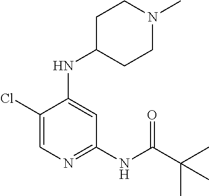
C1(Cl)=CN=C(NC(C(C)(C)C)=O)C=C1NC1CCN(C)CC1
